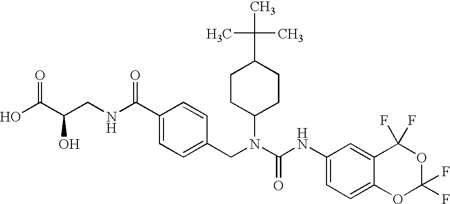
C(C1CCC(N(C(NC2=CC=C3C(=C2)C(F)(F)OC(F)(F)O3)=O)CC2=CC=C(C(NCC(C(O)=O)O)=O)C=C2)CC1)(C)(C)C
